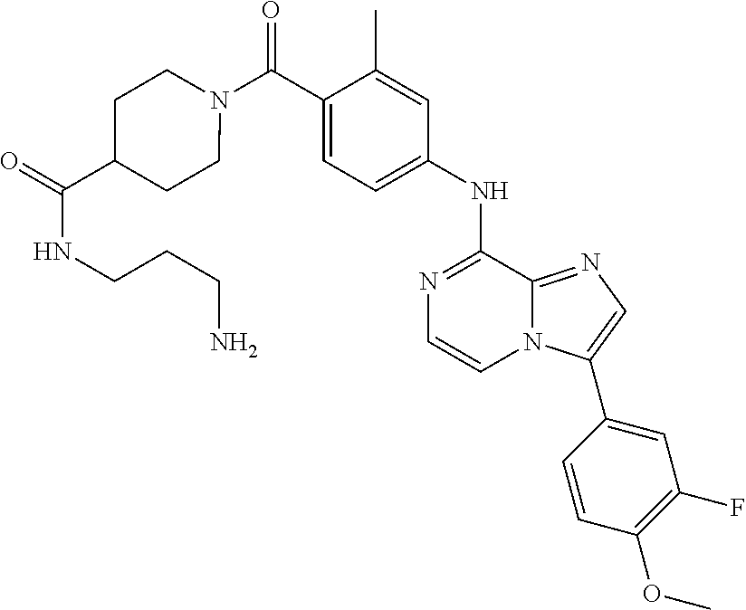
N1=C(NC2=CC=C(C(N3CCC(C(=O)NCCCN)CC3)=O)C(C)=C2)C2=NC=C(C3=CC(F)=C(OC)C=C3)N2C=C1
